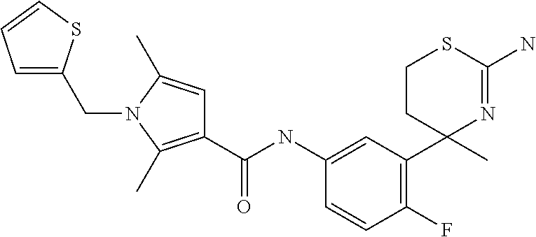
C1(C(NC2=CC(C3(C)N=C(N)SCC3)=C(F)C=C2)=O)=C(C)N(CC2=CC=CS2)C(C)=C1
